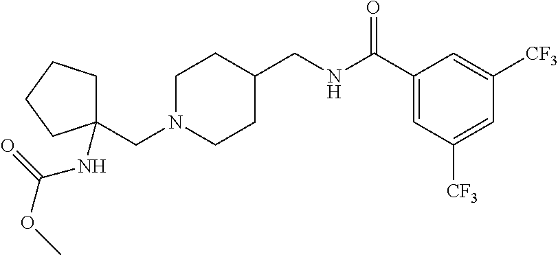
C(N1CCC(CNC(C2=CC([CF3])=CC([CF3])=C2)=O)CC1)C1(NC(=O)OC)CCCC1
